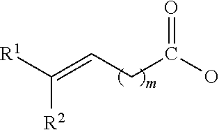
[R1]C(=CCC(O)=O)[R2]
